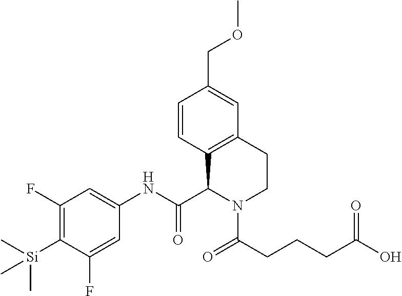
C1(F)=C([Si](C)(C)C)C(F)=CC(NC(C2C3=C(CCN2C(=O)CCCC(=O)O)C=C(COC)C=C3)=O)=C1
